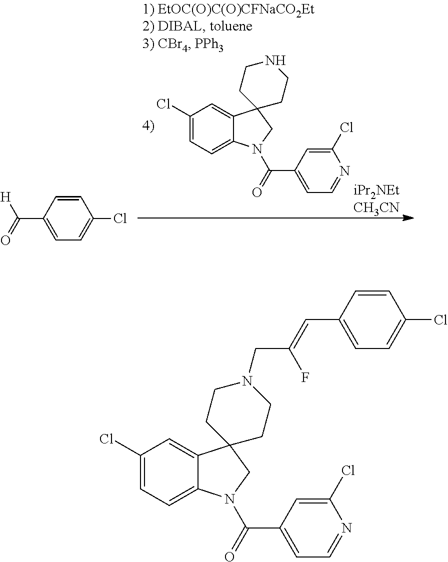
C1(Cl)=CC=C2C(=C1)C1(CN2C(=O)C2=CC=NC(Cl)=C2)CCNCC1.C1=CC(C(=O)[H])=CC=C1Cl.C1(Cl)=CC=C2C(=C1)C1(CN2C(=O)C2=CC=NC(Cl)=C2)CCN(CC(=CC2=CC=C(Cl)C=C2)F)CC1
